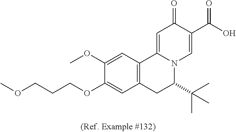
C1(OC)=CC2=C(C=C1OCCCOC)CC(C(C)(C)C)N1C2=CC(=O)C(C(O)=O)=C1
